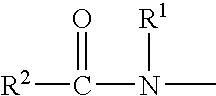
[R2]C(N([R1])C)=O
